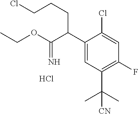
C1(C(C(OCC)=N)CCCCl)=CC(C(C)(C)[CN])=C(F)C=C1Cl.Cl
